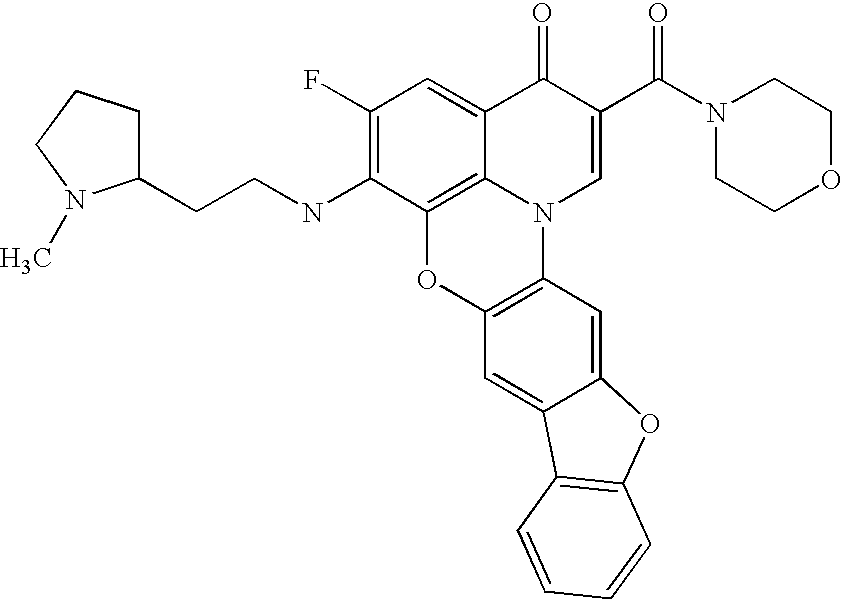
C12=C3C(=CC(F)=C1NCCC1CCCN1C)C(=O)C(C(=O)N1CCOCC1)=CN3C1=C(O2)C=C2C(=C1)OC1=C2C=CC=C1
